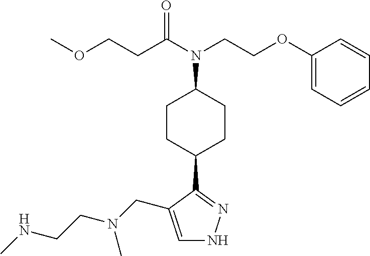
C1=C(CN(C)CCNC)C(C2CCC(N(CCOC3=CC=CC=C3)C(=O)CCOC)CC2)=NN1
